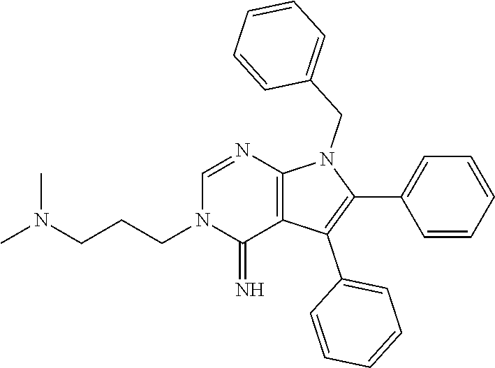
C(N1C(=N)C2=C(N=C1)N(CC1=CC=CC=C1)C(C1=CC=CC=C1)=C2C1=CC=CC=C1)CCN(C)C
